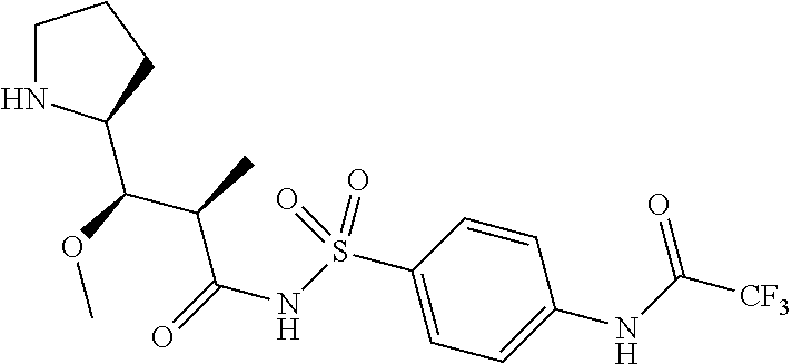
C1=CC(NC([CF3])=O)=CC=C1S(NC(=O)C(C(OC)C1NCCC1)C)(=O)=O
